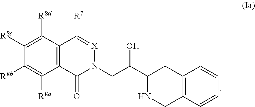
C1([R8c])=C([R8d])C2=C(C([R8a])=C1[R8b])C(=O)N(CC(O)C1NCC3=C(C1)C=CC=C3)[X]=C2[R7]
